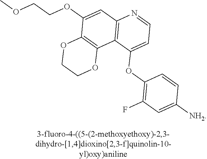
O(C1=CC2=C(C3=C1OCCO3)C(OC1=C(F)C=C([NH2])C=C1)=CC=N2)CCOC
